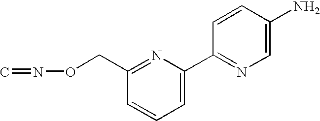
C1=CC=C(C2=NC=C(N)C=C2)N=C1CON=C
